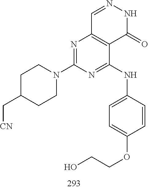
C1=NNC(=O)C2=C1N=C(N1CCC(C[CN])CC1)N=C2NC1=CC=C(OCCO)C=C1
